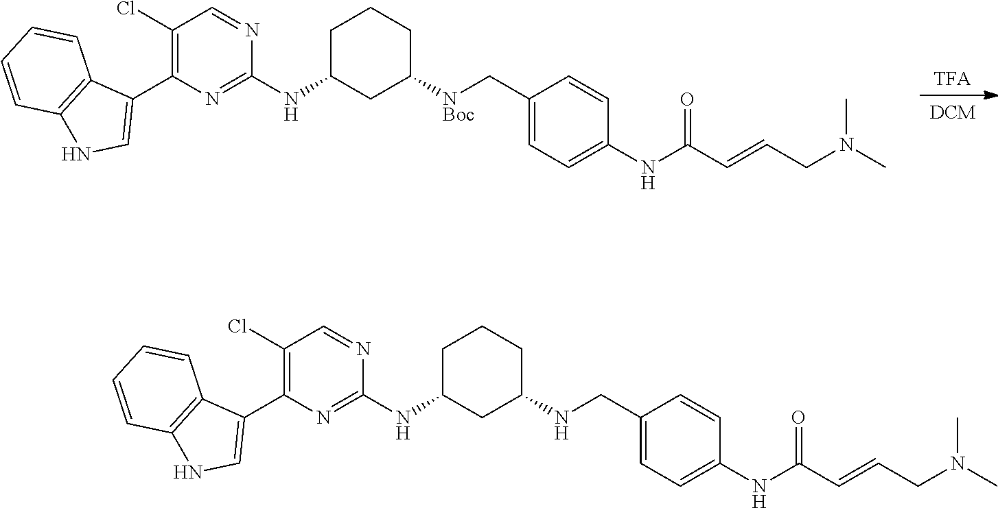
[DCM].[TFA].C1C(NC2=NC(C3=CNC4=C3C=CC=C4)=C(Cl)C=N2)CC([NBoc]CC2=CC=C(NC(C=CCN(C)C)=O)C=C2)CC1.C1C(NC2=NC(C3=CNC4=C3C=CC=C4)=C(Cl)C=N2)CC(NCC2=CC=C(NC(C=CCN(C)C)=O)C=C2)CC1
